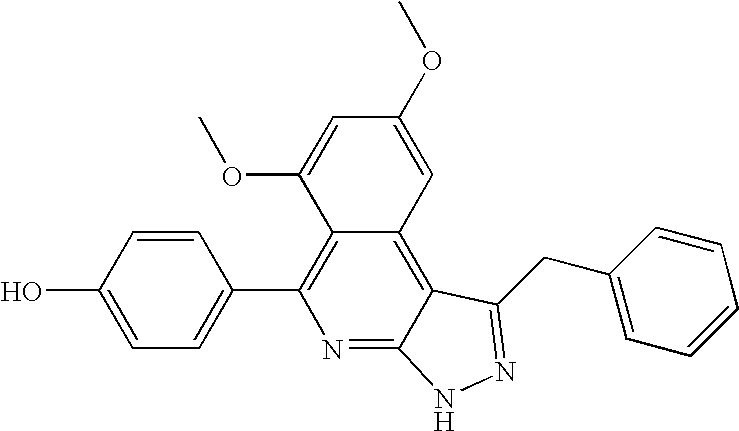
C1=C(O)C=CC(C2=C3C(=C4C(=N2)NN=C4CC2=CC=CC=C2)C=C(OC)C=C3OC)=C1
